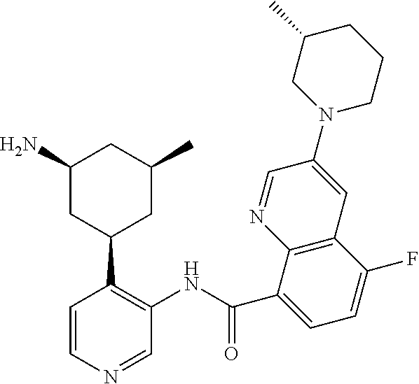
C1=CN=CC(NC(C2=CC=C(F)C3=C2N=CC(N2CCCC(C)C2)=C3)=O)=C1C1CC(C)CC(N)C1
